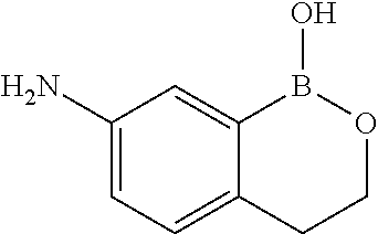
C1(N)=CC=C2C(=C1)B(O)OCC2
